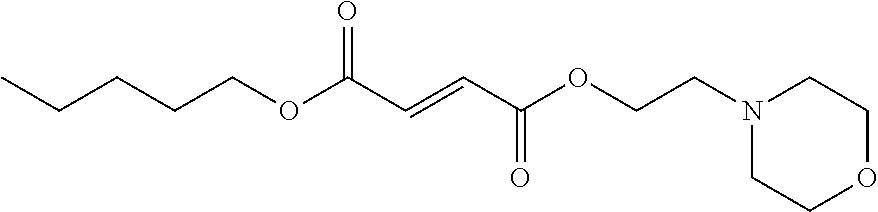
C(COC(C=CC(OCCCCC)=O)=O)N1CCOCC1
